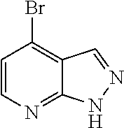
C1=CN=C2C(=C1Br)C=NN2
